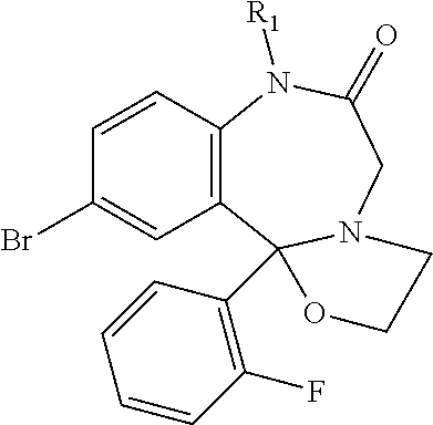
C12=C(C=CC(Br)=C1)N([R1])C(=O)CN1C2(C2=C(F)C=CC=C2)OCC1
